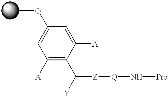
COC1=CC([A])=C(C([Y])[Z][Q]N[Pro])C([A])=C1
